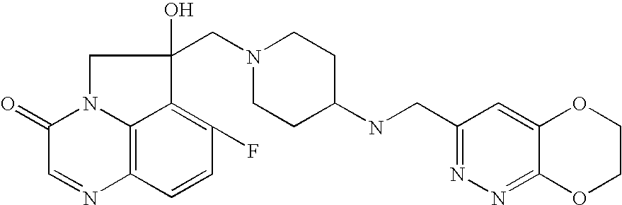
C1(=O)C=NC2=C3N1CC(CN1CCC(NCC4=NN=C5C(=C4)OCCO5)CC1)(O)C3=C(F)C=C2
